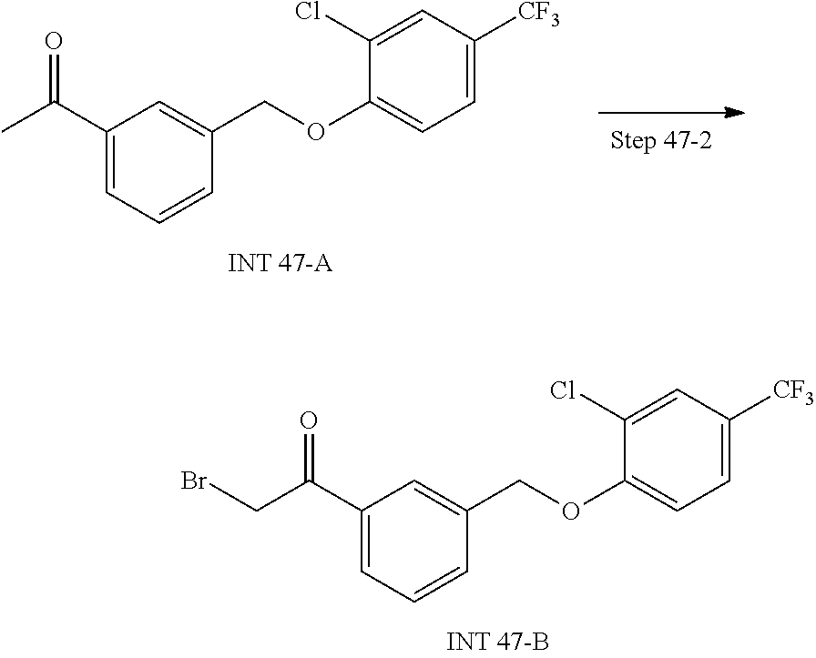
C1(C(CBr)=O)=CC=CC(COC2=CC=C([CF3])C=C2Cl)=C1.C1(C(C)=O)=CC=CC(COC2=CC=C([CF3])C=C2Cl)=C1
